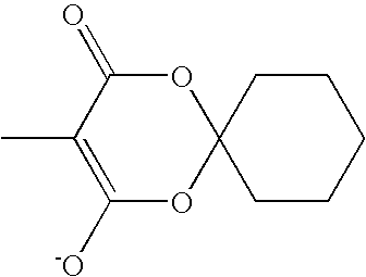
C1([-O])=C(C)C(=O)OC2(O1)CCCCC2
